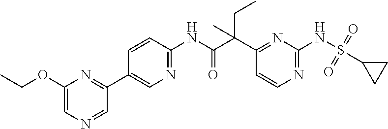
C1(C(C(NC2=NC=C(C3=NC(OCC)=CN=C3)C=C2)=O)(CC)C)=NC(NS(=O)(=O)C2CC2)=NC=C1
